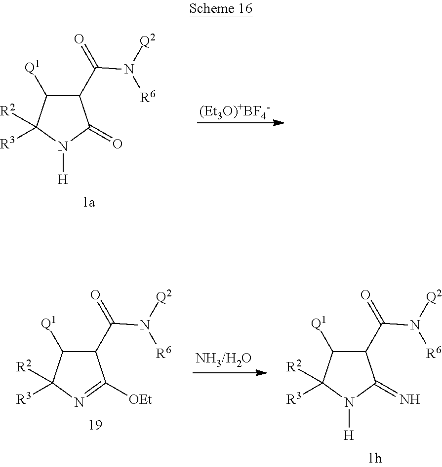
C1([Q1])C(C(N([R6])[Q2])=O)C(=O)N([H])C1([R3])[R2].C1([Q1])C(C(N([R6])[Q2])=O)C([OEt])=NC1([R3])[R2].C1([Q1])C(C(N([R6])[Q2])=O)C(=N)N([H])C1([R3])[R2]
